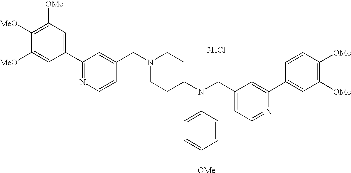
C1([OMe])=C([MeO])C([MeO])=CC(C2=NC=CC(CN3CCC(N(CC4=CC=NC(C5=CC([OMe])=C([OMe])C=C5)=C4)C4=CC=C([OMe])C=C4)CC3)=C2)=C1.[3HCl]
